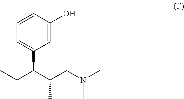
C1=C(O)C=CC=C1C(C(CN(C)C)C)CC
